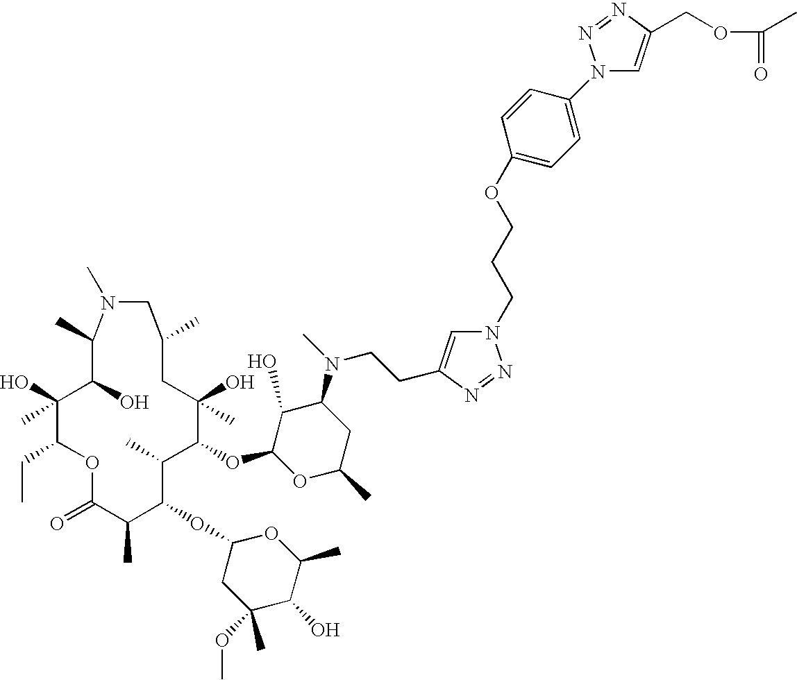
O1C(=O)C(C)C(OC2CC(OC)(C)C(O)C(C)O2)C(C)C(OC2OC(C)CC(N(CCC3=CN(CCCOC4=CC=C(N5C=C(COC(C)=O)N=N5)C=C4)N=N3)C)C2O)C(O)(C)CC(C)CN(C)C(C)C(O)C(O)(C)C1CC
